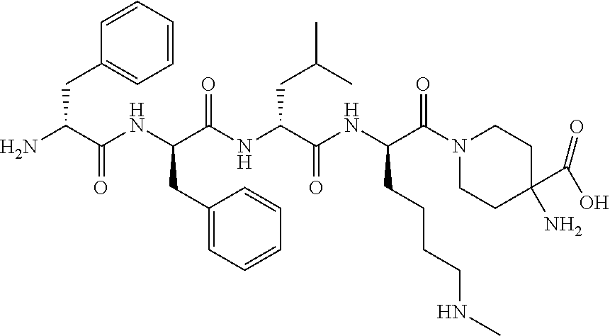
C1=CC(CC(N)C(NC(C(NC(C(NC(C(N2CCC(C(O)=O)(N)CC2)=O)CCCCNC)=O)CC(C)C)=O)CC2=CC=CC=C2)=O)=CC=C1
